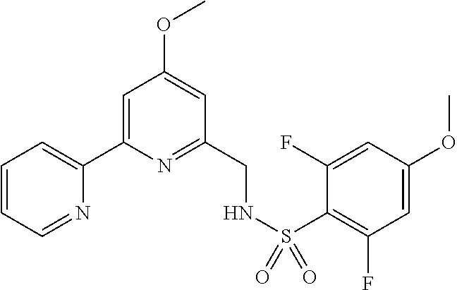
C1=CC=NC(C2=CC(OC)=CC(CNS(C3=C(F)C=C(OC)C=C3F)(=O)=O)=N2)=C1
